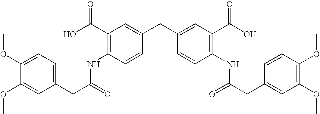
C1(OC)=CC=C(CC(=O)NC2=C(C(O)=O)C=C(CC3=CC(C(O)=O)=C(NC(CC4=CC(OC)=C(OC)C=C4)=O)C=C3)C=C2)C=C1OC
